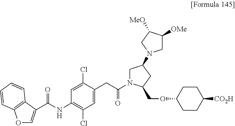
C1=C(C(NC2=C(Cl)C=C(CC(=O)N3CC(N4CC([OMe])C([MeO])C4)CC3COC3CCC([CO2H])CC3)C(Cl)=C2)=O)C2=C(C=CC=C2)O1
